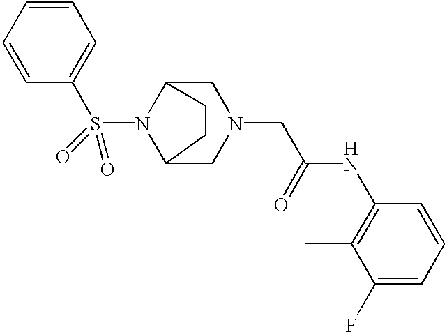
N1(S(C2=CC=CC=C2)(=O)=O)C2CN(CC(=O)NC3=C(C)C(F)=CC=C3)CC1CC2
